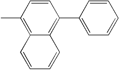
C1=CC(C)=C2C(=C1C1=CC=CC=C1)C=CC=C2
